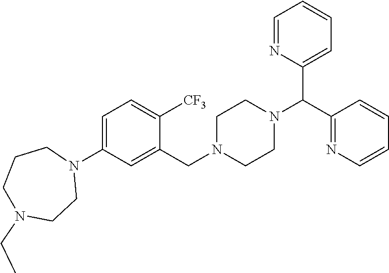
C1=C(N2CCCN(CC)CC2)C=C(CN2CCN(C(C3=CC=CC=N3)C3=NC=CC=C3)CC2)C([CF3])=C1
